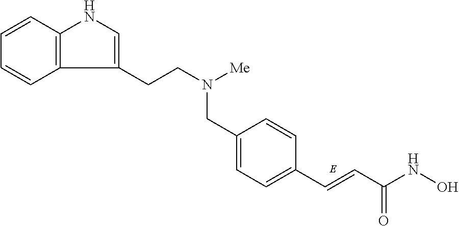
C1=C(CN(CCC2=CNC3=C2C=CC=C3)[Me])C=CC(C=CC(NO)=O)=C1
